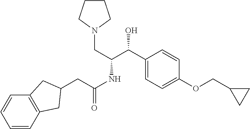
C(C(NC(C(C1=CC=C(OCC2CC2)C=C1)O)CN1CCCC1)=O)C1CC2=C(C=CC=C2)C1
